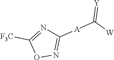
C1([A]C([W])=[Y])=NOC([F3C])=N1
